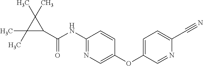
C1(C(NC2=NC=C(OC3=CC=C(C#N)N=C3)C=C2)=O)C(C)(C)C1(C)C
